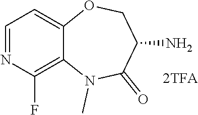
N1=CC=C2C(=C1F)N(C)C(=O)C(N)CO2
